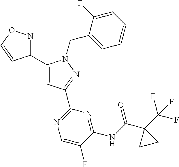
C1(C2=NOC=C2)=CC(C2=NC=C(F)C(NC(C3(C(F)(F)F)CC3)=O)=N2)=NN1CC1=CC=CC=C1F
